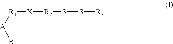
[R1]([X][R2]SS[R3])[A]B
